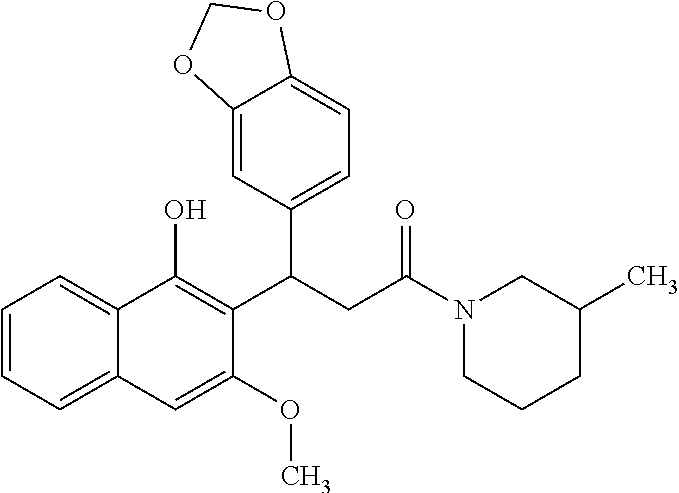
C12=CC=CC=C1C=C(OC)C(C(CC(N1CCCC(C)C1)=O)C1=CC=C3C(=C1)OCO3)=C2O
